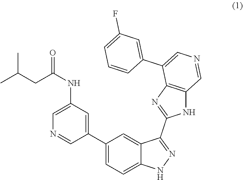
C1(C2=CC(NC(CC(C)C)=O)=CN=C2)=CC=C2C(=C1)C(C1=NC3=C(N1)C=NC=C3C1=CC(F)=CC=C1)=NN2
